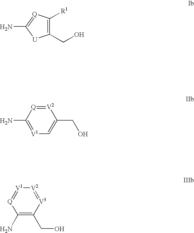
NC1=[Q]C([R1])=C(CO)[U]1.NC1=[V1]C=C(CO)[V2]=[Q]1.C1(N)=C(CO)[V3]=[V2][V1]=[Q]1
